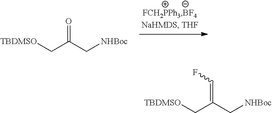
C(C(C[NHBoc])=CF)[TBDMSO].C(C(C[NHBoc])=O)[TBDMSO]
